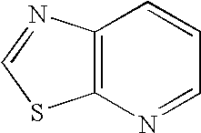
C12=C(N=CC=C1)SC=N2
